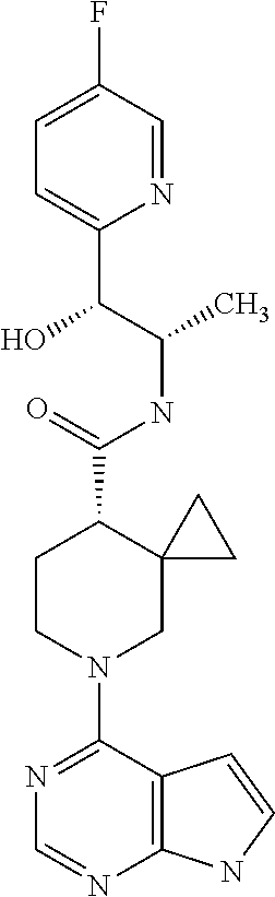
N1=C(N2CC3(C(C(NC(C(C4=CC=C(F)C=N4)O)C)=O)CC2)CC3)C2=C(N=C1)NC=C2
